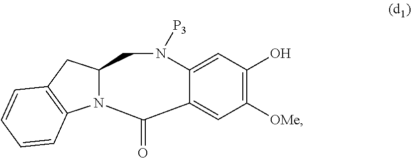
C1(O)=C([OMe])C=C2C(=C1)N([P3])CC1N(C3=C(C1)C=CC=C3)C2=O
